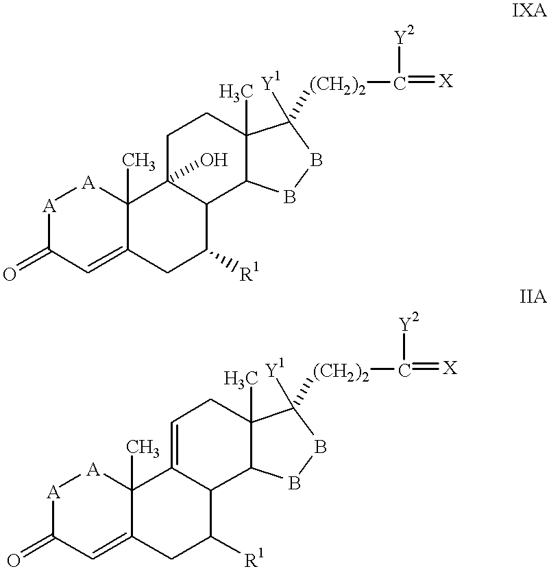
[A]1C(=O)C=C2C(C)([A]1)C1(O)C(C([R1])C2)C2C(C)(CC1)C([(CH2)2]C(=[X])[Y2])([Y1])BB2.[A]1C(=O)C=C2C(C)([A]1)C1=CCC3(C)C(C1C([R1])C2)BBC3([(CH2)2]C(=[X])[Y2])[Y1]
